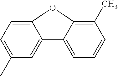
C1=C(C)C=C2C(=C1)OC1=C(C)C=CC=C21
